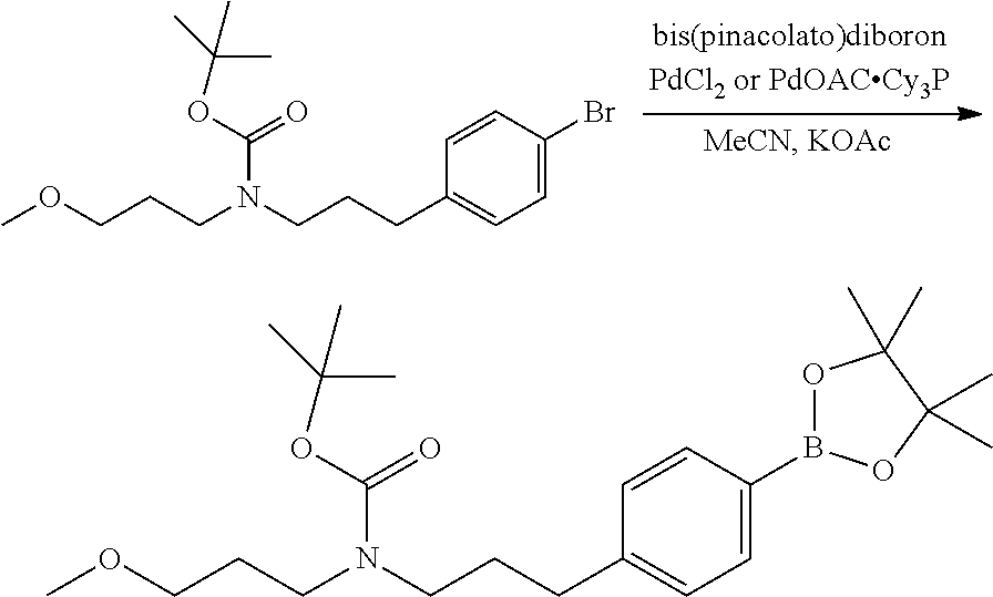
N(CCCC1=CC=C(Br)C=C1)(CCCOC)C(OC(C)(C)C)=O.N(CCCC1=CC=C(B2OC(C)(C)C(C)(C)O2)C=C1)(CCCOC)C(OC(C)(C)C)=O
